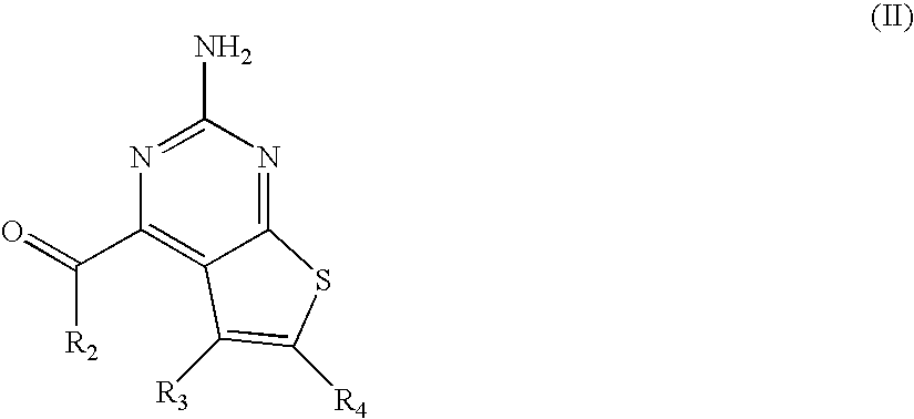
C12=NC(N)=NC(C(=O)[R2])=C1C([R3])=C([R4])S2
